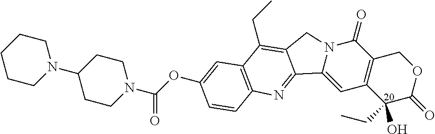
C12=C(C(O)(CC)C(=O)OC1)C=C1N(C2=O)CC2=C(CC)C3=C(N=C12)C=CC(OC(N1CCC(N2CCCCC2)CC1)=O)=C3
